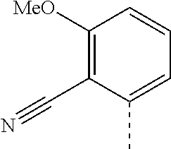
C1([MeO])=C(C#N)C(C)=CC=C1
